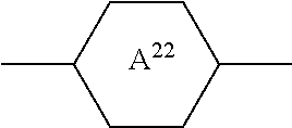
C1CC(C)CCC1C.[A22]
